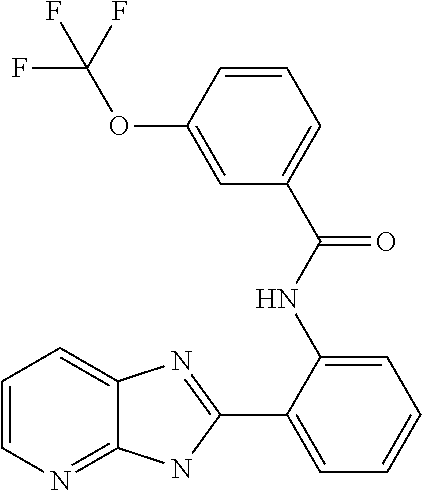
C1(NC(C2=CC=CC(OC(F)(F)F)=C2)=O)=CC=CC=C1C1=NC2=CC=CN=C2N1
